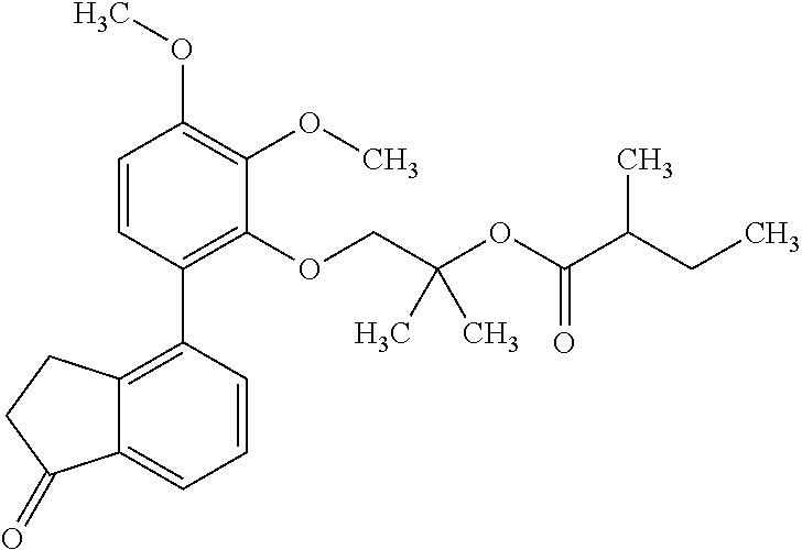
C1=CC(C2=C3C(=CC=C2)C(=O)CC3)=C(OCC(OC(C(CC)C)=O)(C)C)C(OC)=C1OC
